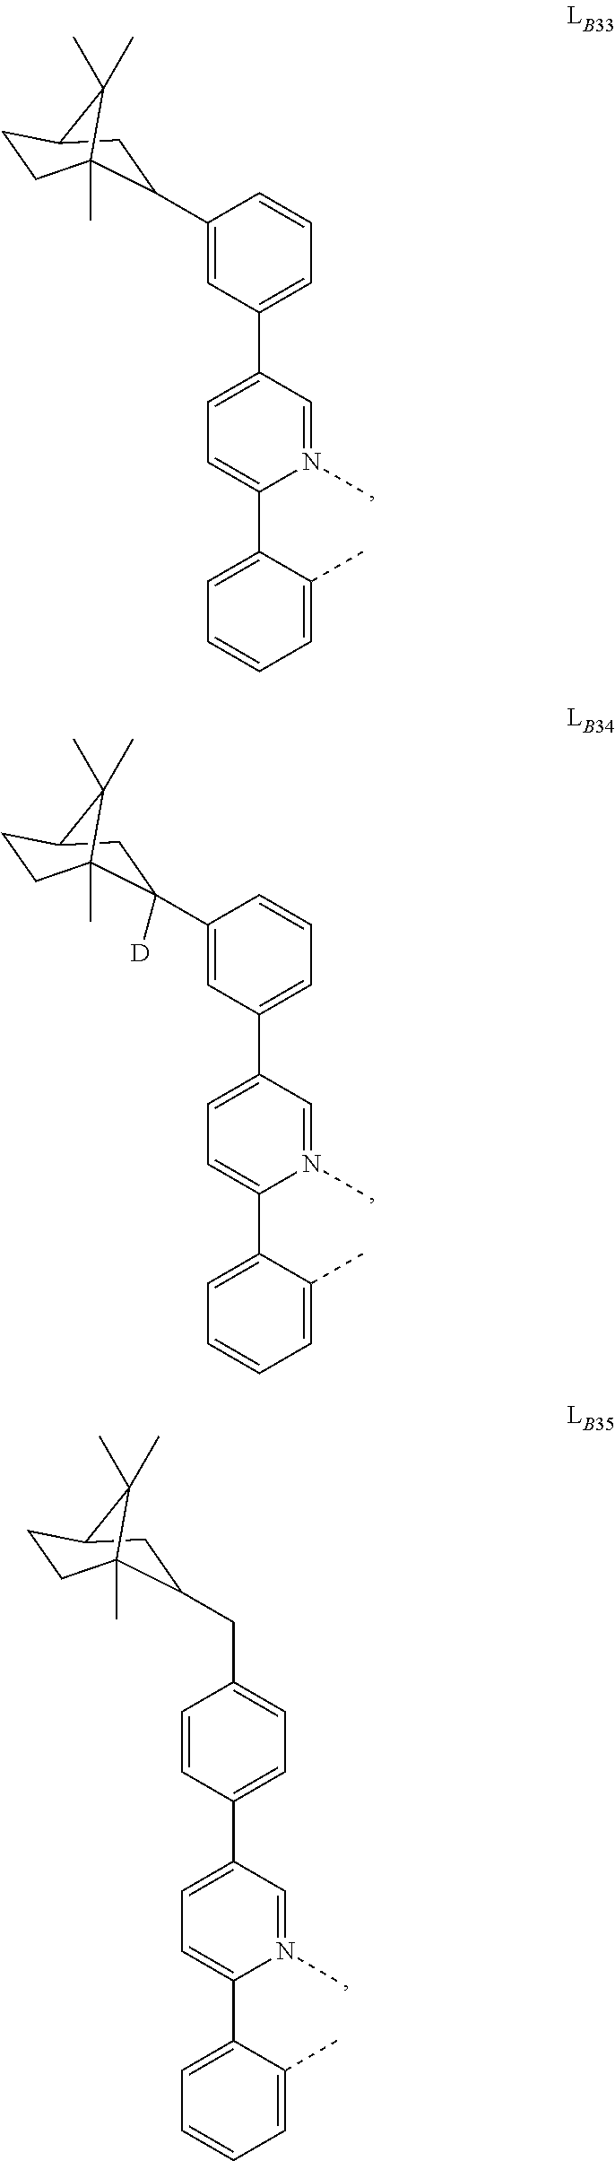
C1(C2CC3CCC2(C)C3(C)C)=CC(C2=CC=C(C3=CC=CC=C3C)N(C)=C2)=CC=C1.C1(C2([D])CC3CCC2(C)C3(C)C)=CC(C2=CC=C(C3=CC=CC=C3C)N(C)=C2)=CC=C1.C1=CC(C2=CC=C(C3=CC=CC=C3C)N(C)=C2)=CC=C1CC1CC2CCC1(C)C2(C)C
